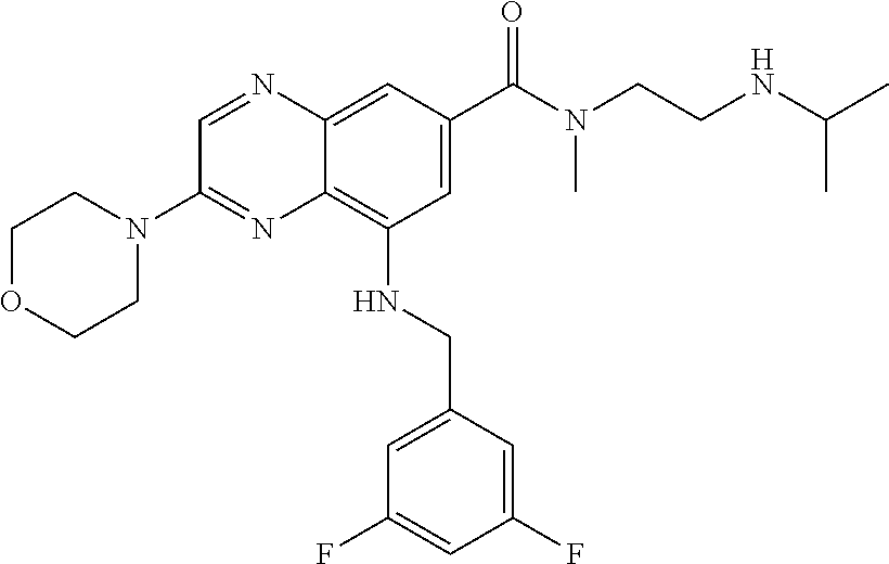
C1=NC2=CC(C(N(C)CCNC(C)C)=O)=CC(NCC3=CC(F)=CC(F)=C3)=C2N=C1N1CCOCC1
